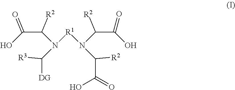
C(C(N(C([R3])[DG])[R1]N(C([R2])C(O)=O)C(C(O)=O)[R2])[R2])(O)=O
